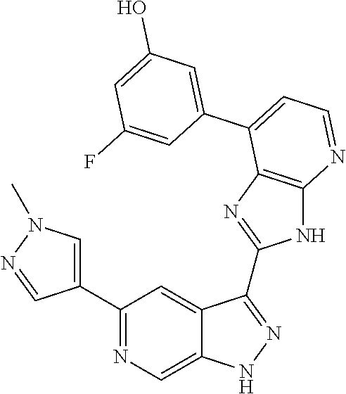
C1(C2=NC=C3C(=C2)C(C2=NC4=C(N2)N=CC=C4C2=CC(O)=CC(F)=C2)=NN3)=CN(C)N=C1
